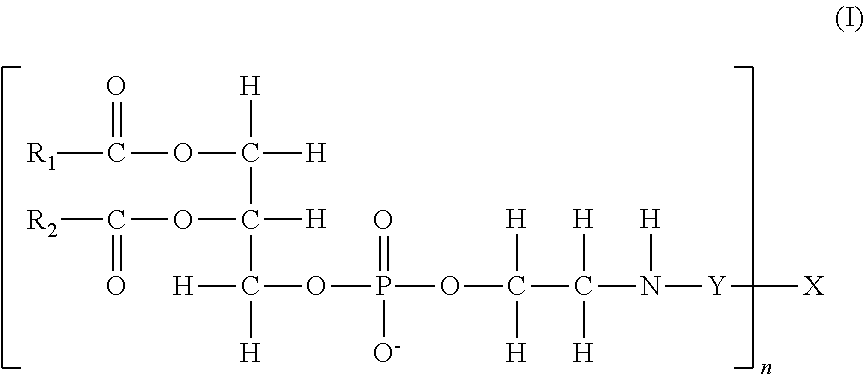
[H]C(C(C([H])(OP(OC(C(N([Y][X])[H])([H])[H])([H])[H])(=O)[O-])[H])(OC([R2])=O)[H])([H])OC([R1])=O
